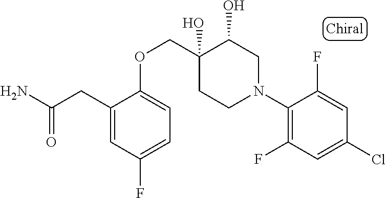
C(CC1=CC(F)=CC=C1OCC1(O)C(O)CN(C2=C(F)C=C(Cl)C=C2F)CC1)(N)=O
